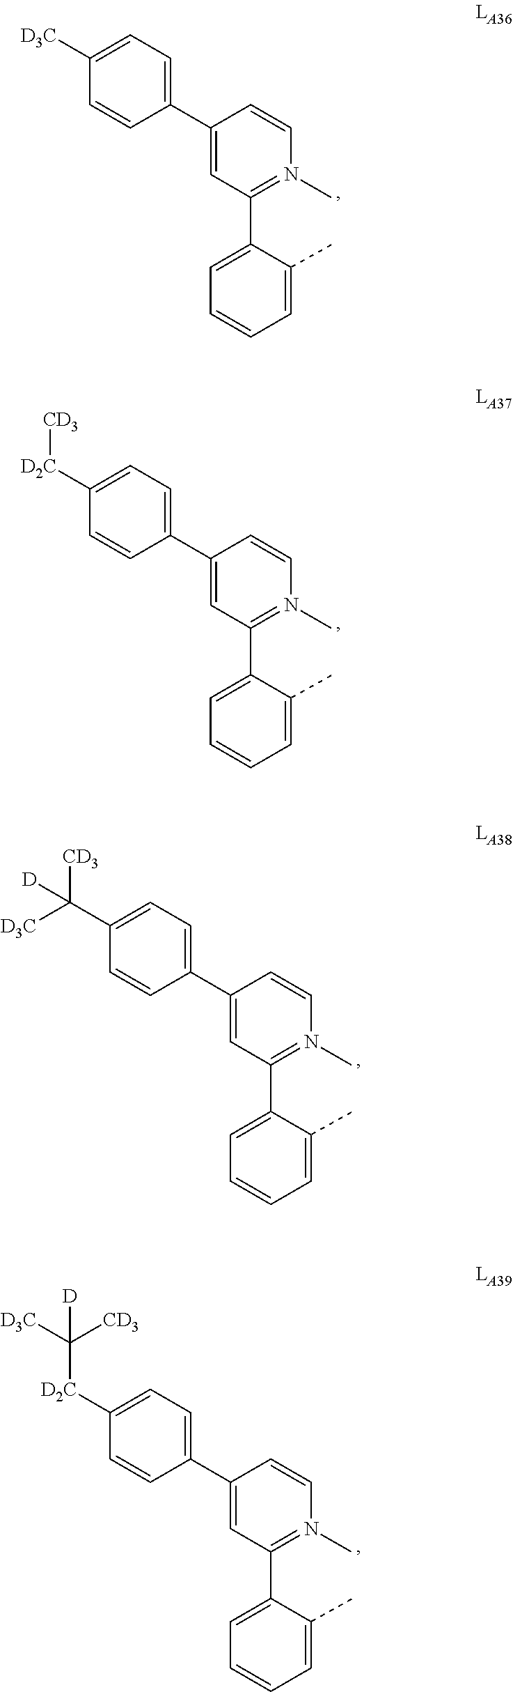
C1(C2=CC=C([D3C])C=C2)=CC(C2=CC=CC=C2C)=N(C)C=C1.C1(C2=CC=C([D2C][CD3])C=C2)=CC(C2=CC=CC=C2C)=N(C)C=C1.C1(C2=CC=C(C([CD3])([D3C])[D])C=C2)=CC(C2=CC=CC=C2C)=N(C)C=C1.C1(C2=CC=C([D2C]C([D3C])([CD3])[D])C=C2)=CC(C2=CC=CC=C2C)=N(C)C=C1
